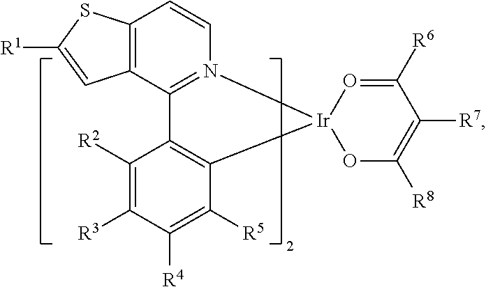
C12=C(C3=N(C=C1)[Ir]1(C4=C3C([R2])=C([R3])C([R4])=C4[R5])OC([R8])=C([R7])C([R6])=O1)C=C([R1])S2
